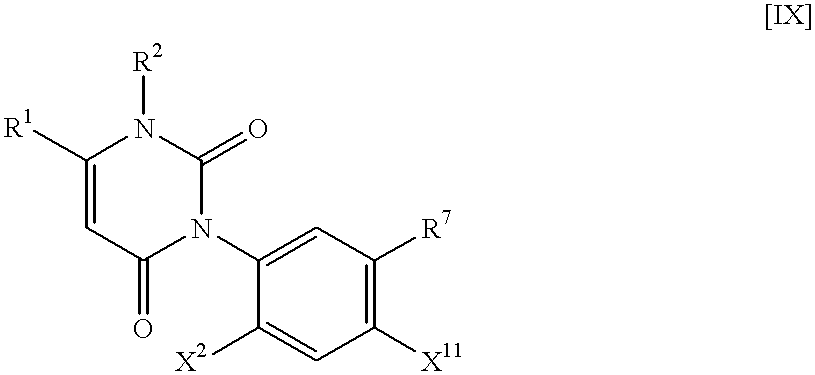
C1([R1])=CC(=O)N(C2=CC([R7])=C([X11])C=C2[X2])C(=O)N1[R2]
